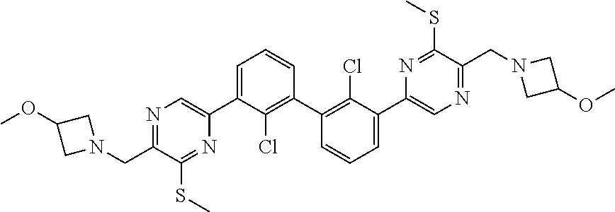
C1=C(C2=CN=C(CN3CC(OC)C3)C(SC)=N2)C(Cl)=C(C2=C(Cl)C(C3=CN=C(CN4CC(OC)C4)C(SC)=N3)=CC=C2)C=C1
